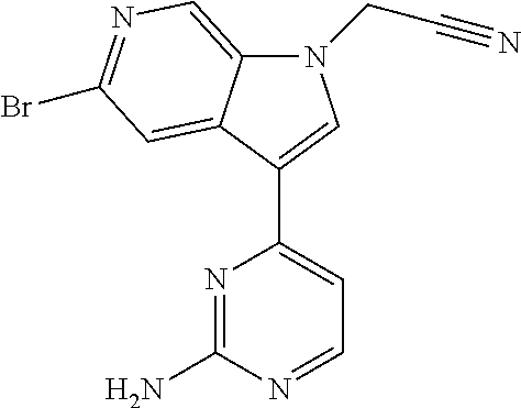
N1=C(N)N=CC=C1C1=CN(CC#N)C2=CN=C(Br)C=C21
